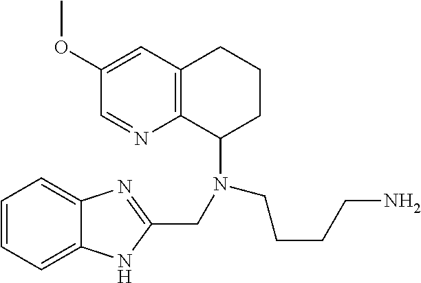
C1(OC)=CC2=C(N=C1)C(N(CCCCN)CC1=NC3=CC=CC=C3N1)CCC2
